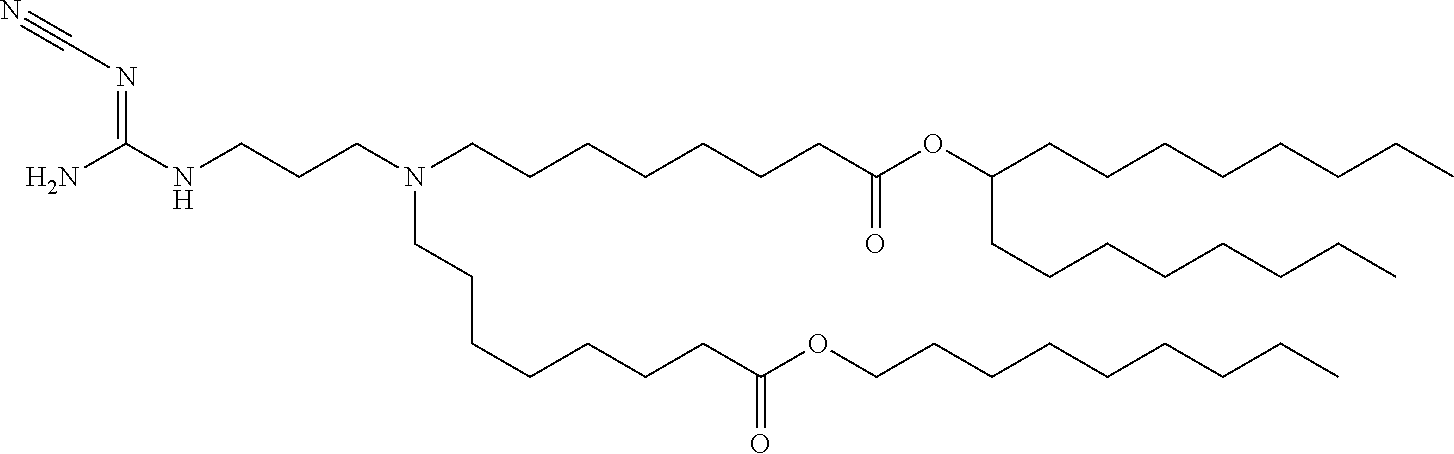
C(CC)CCCCCCOC(CCCCCCCN(CCCNC(=NC#N)N)CCCCCCCC(=O)OC(CCCCCCCC)CCCCCCCC)=O
